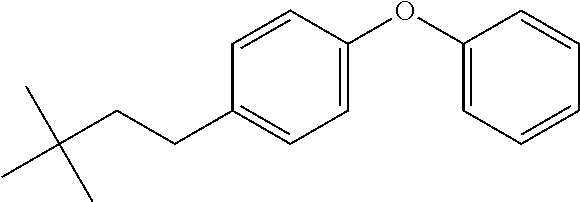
CC(CCC1=CC=C(OC2=CC=CC=C2)C=C1)(C)C
